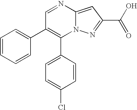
C1(C2=CC=C(Cl)C=C2)=C(C2=CC=CC=C2)C=NC2=CC(C(O)=O)=NN12
